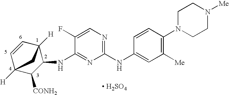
C1(NC2=CC([Me])=C(N3CCN([Me])CC3)C=C2)=NC=C(F)C(NC2C3([H])C=CC([H])(C2[CONH2])C3)=N1.[ H2SO4]
